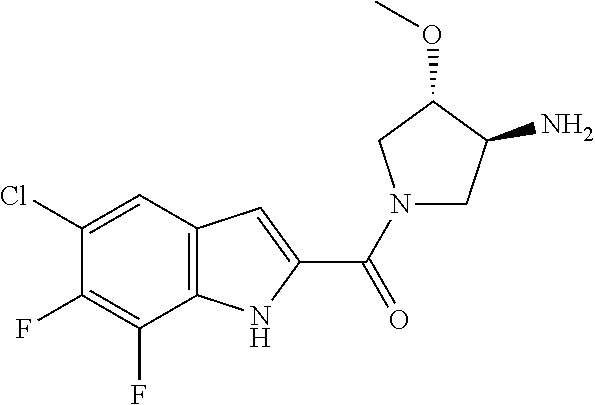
C1(Cl)=CC2=C(C(F)=C1F)NC(C(=O)N1CC(N)C(OC)C1)=C2
